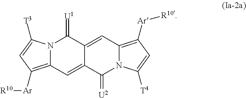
N12C(=C([Ar][R10])C=C1[T3])C=C1C(=CC3=C([Ar][R10])C=C([T4])N3C1=[U2])C2=[U1]
